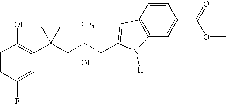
C1(F)=CC(C(CC(CC2=CC3=C(C=C(C(OC)=O)C=C3)N2[H])([CF3])O)(C)C)=C(O)C=C1
